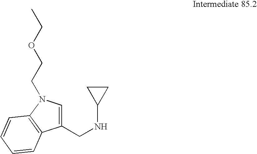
N(CC1=CN(CCOCC)C2=C1C=CC=C2)C1CC1
